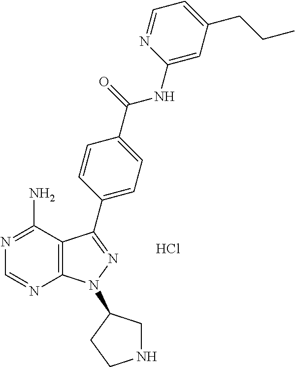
Cl.C1=NC2=C(C(N)=N1)C(C1=CC=C(C(=O)NC3=CC(CCC)=CC=N3)C=C1)=NN2C1CNCC1
